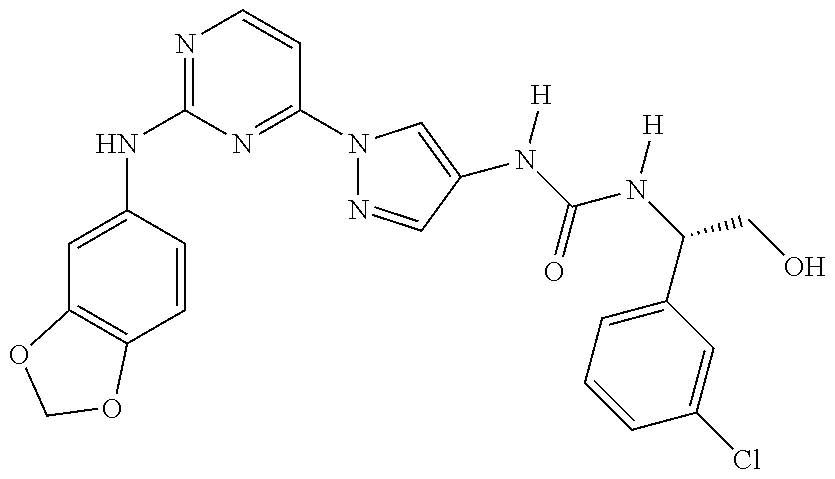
C1(NC2=NC=CC(N3N=CC(N(C(=O)N(C(C4=CC=CC(Cl)=C4)CO)[H])[H])=C3)=N2)=CC2=C(C=C1)OCO2
